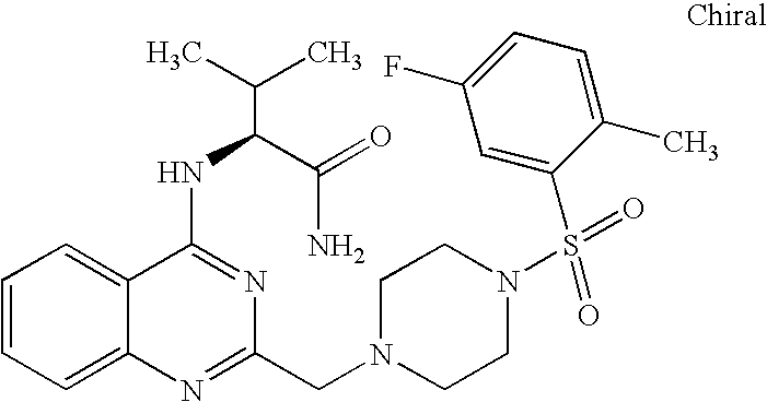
C1=CC=C2C(=C1)C(NC(C(N)=O)C(C)C)=NC(CN1CCN(S(=O)(=O)C3=CC(F)=CC=C3C)CC1)=N2
